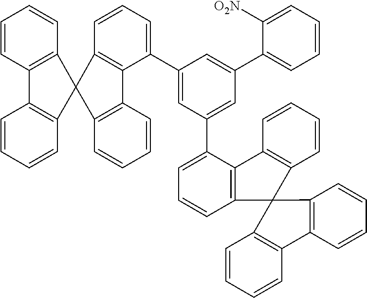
C1=CC2=C(C=C1)C1(C3=C2C=CC=C3)C2=C(C(C3=CC(C4=CC=CC5=C4C4=C(C=CC=C4)C54C5=C(C=CC=C5)C5=C4C=CC=C5)=CC(C4=CC=CC=C4[O2N])=C3)=CC=C2)C2=C1C=CC=C2
